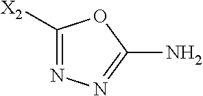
N1=C([X2])OC(N)=N1
